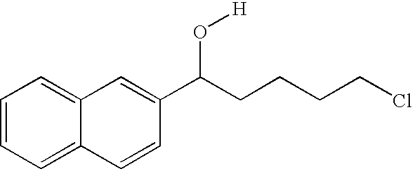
C1=CC=C2C(=C1)C=C(C(CCCCCl)O[H])C=C2
